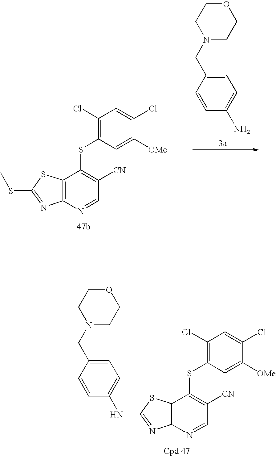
C12=C(N=CC([CN])=C1SC1=C(Cl)C=C(Cl)C([OMe])=C1)N=C(SC)S2.O1CCN(CC2=CC=C(N)C=C2)CC1.C12=C(N=CC([CN])=C1SC1=C(Cl)C=C(Cl)C([OMe])=C1)N=C(NC1=CC=C(CN3CCOCC3)C=C1)S2
